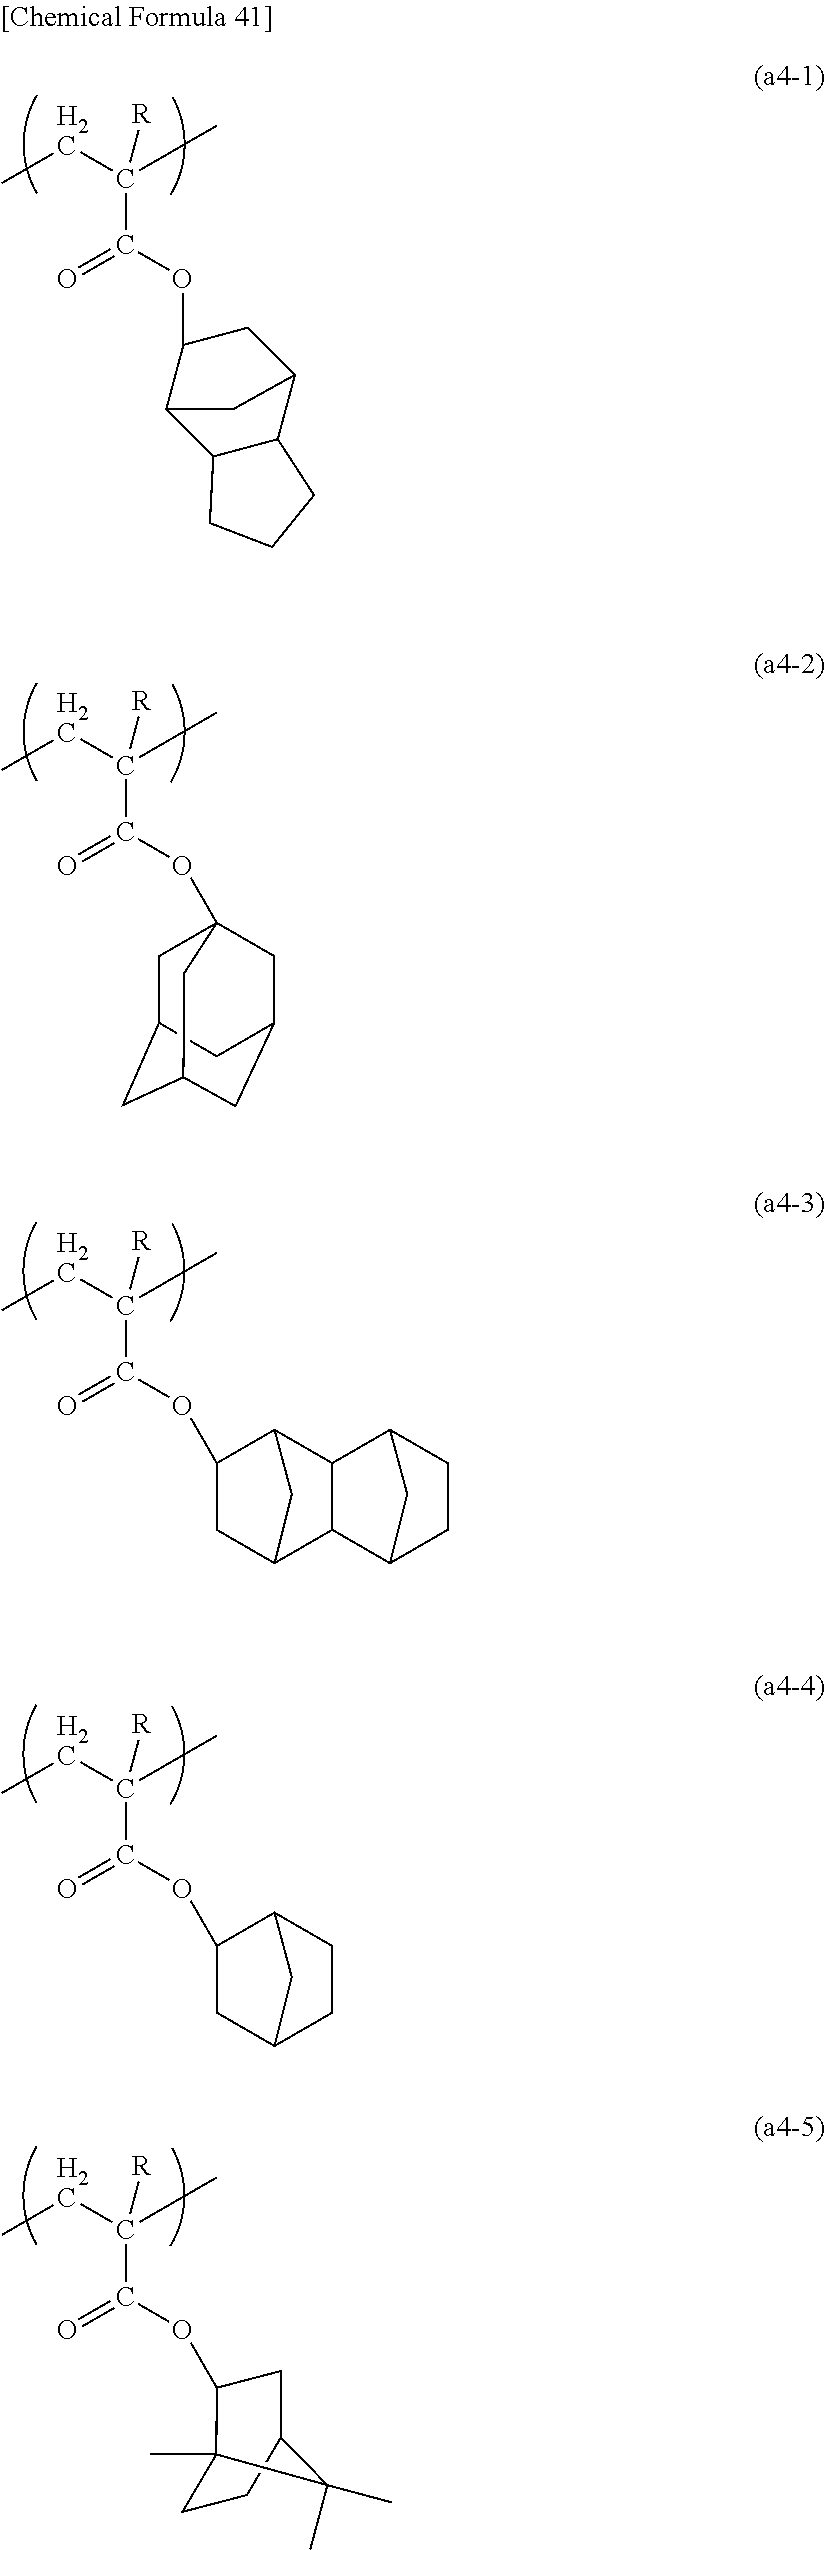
CCC(C)([R])C(OC12CC3CC(CC(C3)C1)C2)=O.CCC(C)([R])C(OC1C2C3C(C(C1)C2)CCC3)=O.CCC(C)([R])C(OC1CC2C3C(C1C2)C1CCC3C1)=O.CCC(C)([R])C(OC1CC2CCC1C2)=O.CCC(C)([R])C(OC1C2(C)CCC(C1)C2(C)C)=O
